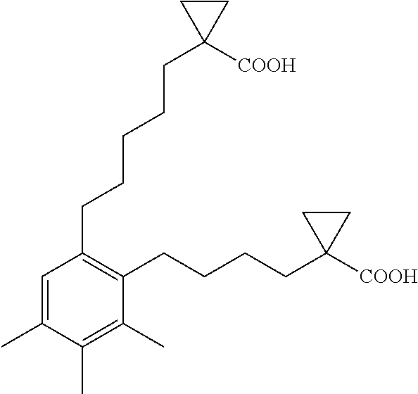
C1=C(C)C(C)=C(C)C(CCCCC2([COOH])CC2)=C1CCCCCC1([COOH])CC1
